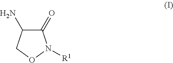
C1(=O)C(N)CON1[R1]
